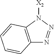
N1([X2])C2=C(N=N1)C=CC=C2
